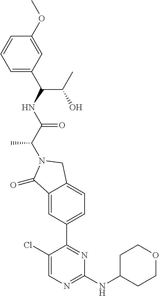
C1(=O)C2=CC(C3=NC(NC4CCOCC4)=NC=C3Cl)=CC=C2CN1C(C(NC(C(O)C)C1=CC=CC(OC)=C1)=O)C
